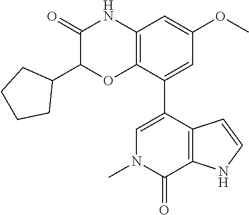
C12=C(C(C3=CN(C)C(=O)C4=C3C=CN4)=CC(OC)=C1)OC(C1CCCC1)C(=O)N2
